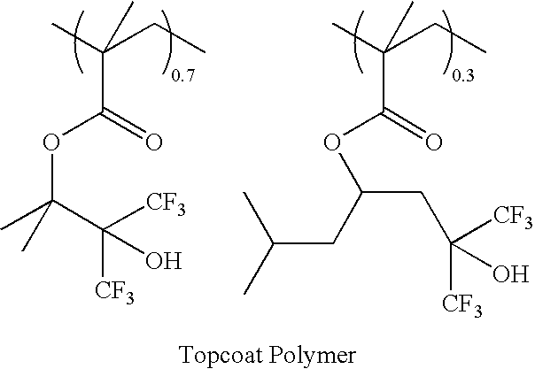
C(CC)(C)(C(=O)OC(C)(C([CF3])([CF3])O)C)C.C(CC)(C)(C(=O)OC(CC(C)C)CC([CF3])(O)[CF3])C
